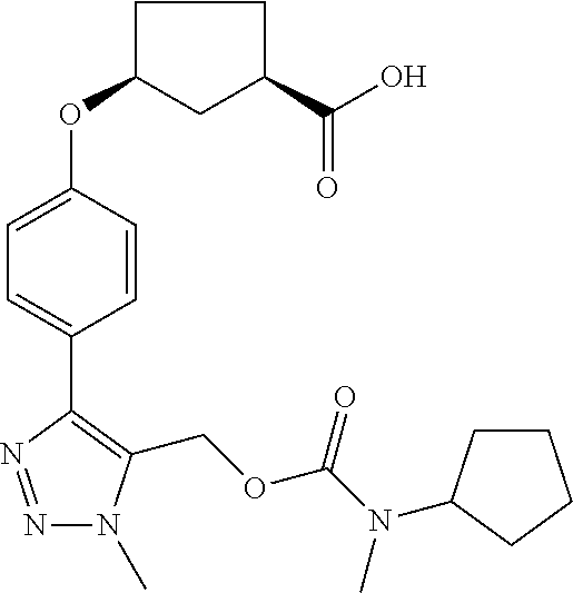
N1=NC(C2=CC=C(OC3CC(C(O)=O)CC3)C=C2)=C(COC(N(C)C2CCCC2)=O)N1C
